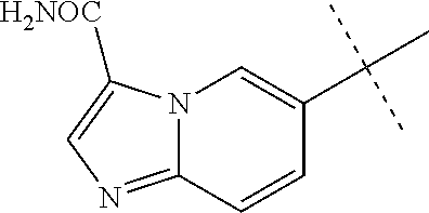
N12C(=NC=C1[H2NOC])C=CC(C(C)(C)C)=C2
